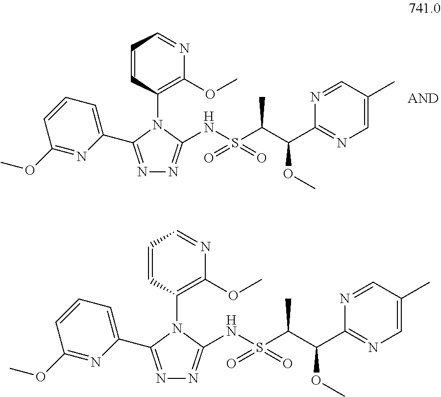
S(=O)(=O)(C(C)C(OC)C1=NC=C(C)C=N1)NC1=NN=C(C2=CC=CC(OC)=N2)N1C1=C(OC)N=CC=C1.S(=O)(=O)(C(C)C(OC)C1=NC=C(C)C=N1)NC1=NN=C(C2=CC=CC(OC)=N2)N1C1=C(OC)N=CC=C1
